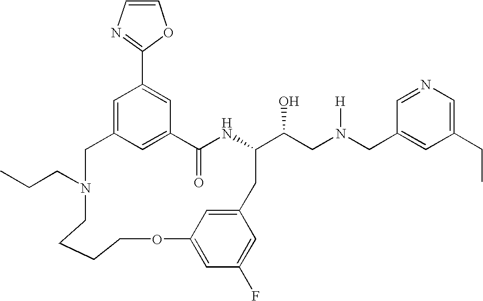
C12=CC(=CC(C3=NC=CO3)=C1)CN(CCC)CCCCOC1=CC(F)=CC(=C1)CC(C(CN(CC1=CC(CC)=CN=C1)[H])O)NC2=O
